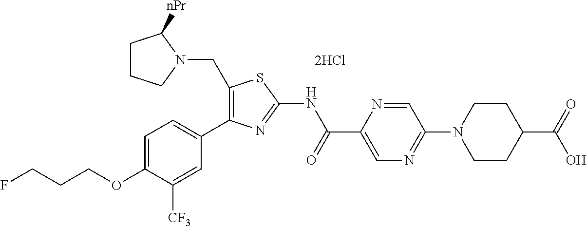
C1=C(OCCCF)C([CF3])=CC(C2=C(CN3C([nPr])CCC3)SC(NC(C3=CN=C(N4CCC(C(=O)O)CC4)C=N3)=O)=N2)=C1.[2HCl]
